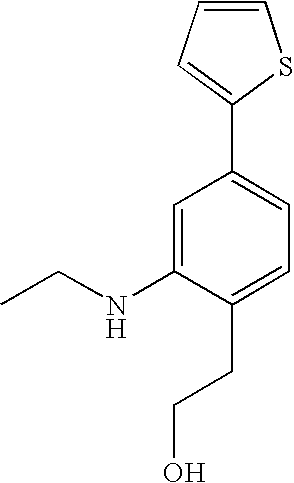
C1=C(NCC)C(CCO)=CC=C1C1=CC=CS1
